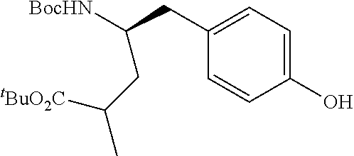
C1(O)=CC=C(CC([BocHN])CC(C)[tBuO2C])C=C1
